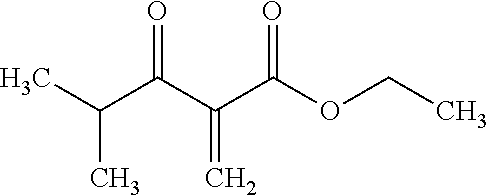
CC(C(C(C(OCC)=O)=C)=O)C
